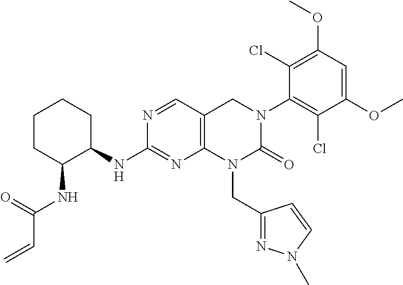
C12=C(C=NC(NC3CCCCC3NC(C=C)=O)=N1)CN(C1=C(Cl)C(OC)=CC(OC)=C1Cl)C(=O)N2CC1=NN(C)C=C1
